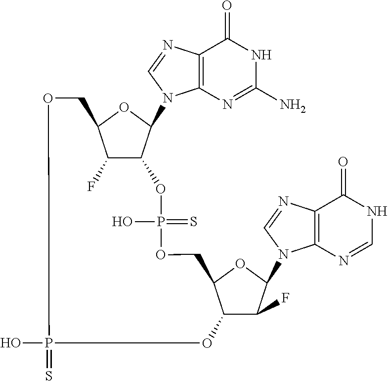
C12=C(N=CN1C1C3C(F)C(O1)COP(=S)(O)OC1C(F)C(N4C5=C(C(=O)NC=N5)N=C4)OC1COP(=S)(O)O3)C(=O)NC(N)=N2
